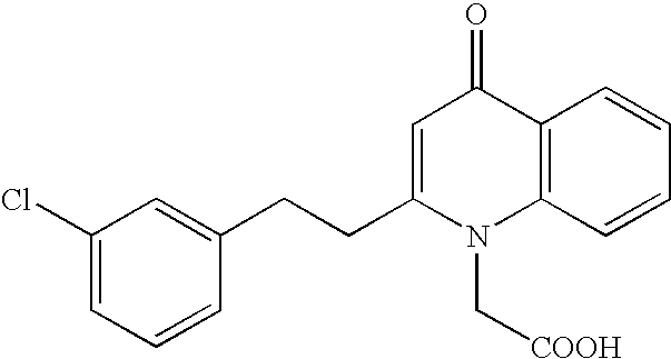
C1(Cl)=CC=CC(CCC2=CC(=O)C3=C(N2C[COOH])C=CC=C3)=C1
